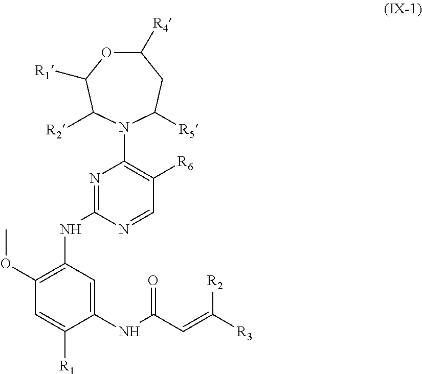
C1(NC(C=C([R3])[R2])=O)=CC(NC2=NC(N3C([R2])C([R1])OC([R4])CC3[R5])=C([R6])C=N2)=C(OC)C=C1[R1]
